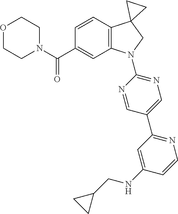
C(C1=CC2=C(C=C1)C1(CN2C2=NC=C(C3=NC=CC(NCC4CC4)=C3)C=N2)CC1)(=O)N1CCOCC1
